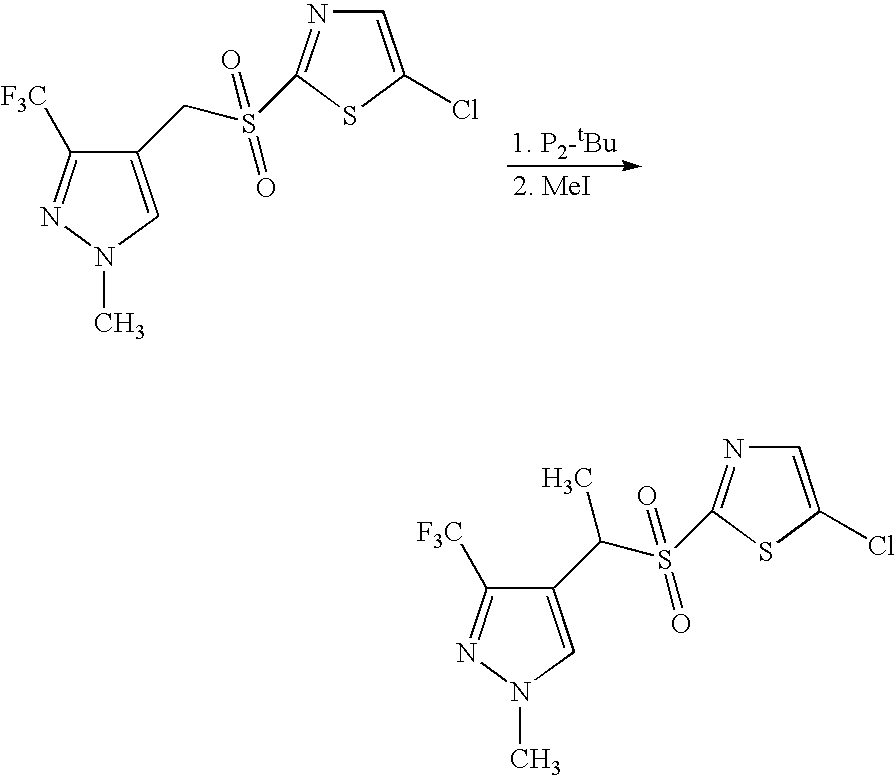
C1(CS(C2=NC=C(Cl)S2)(=O)=O)=CN(C)N=C1[F3C].C1(C(S(C2=NC=C(Cl)S2)(=O)=O)C)=CN(C)N=C1[F3C]
